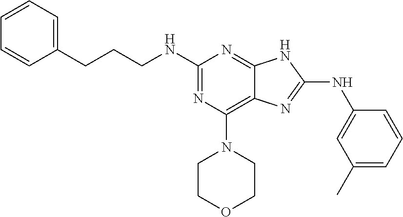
C(CCNC1=NC(N2CCOCC2)=C2C(=N1)NC(NC1=CC(C)=CC=C1)=N2)C1=CC=CC=C1
